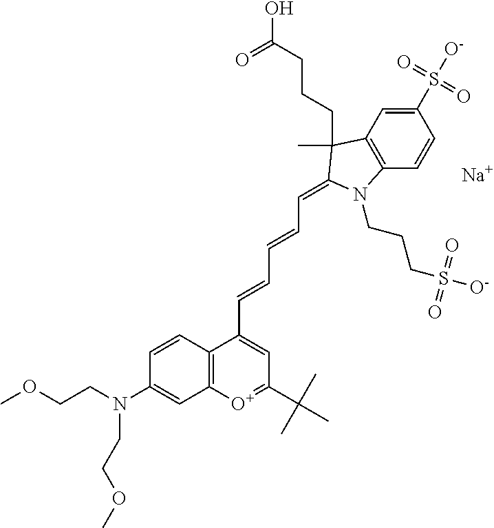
[Na].C12=C(C=CC(S([O-])(=O)=O)=C1)N(CCCS([O-])(=O)=O)C(=CC=CC=CC1=CC(C(C)(C)C)=[O+]C3=C1C=CC(N(CCOC)CCOC)=C3)C2(CCCC(O)=O)C
